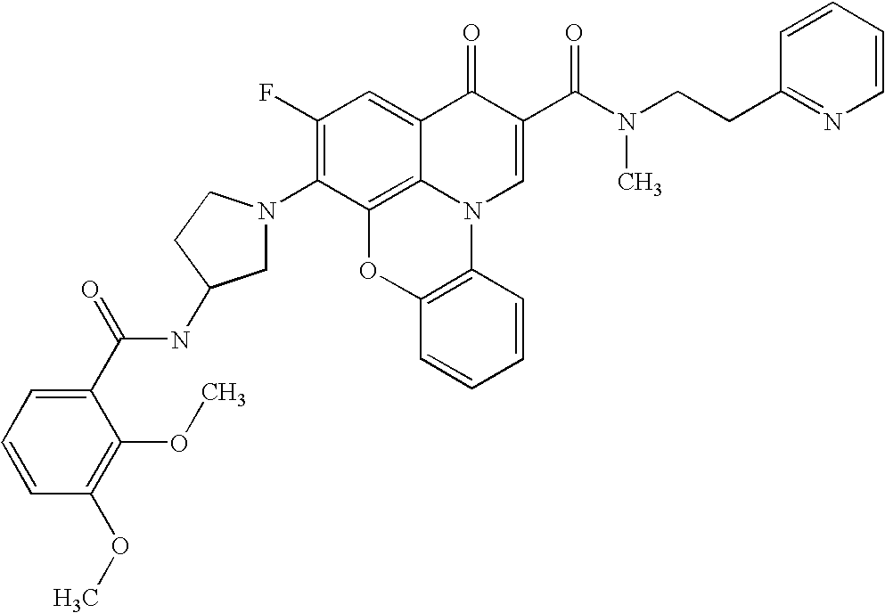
C1(F)=C(N2CC(NC(C3=CC=CC(OC)=C3OC)=O)CC2)C2=C3C(=C1)C(=O)C(C(N(CCC1=NC=CC=C1)C)=O)=CN3C1=C(O2)C=CC=C1
